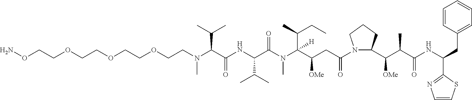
NOCCOCCOCCOCCN(C(C(NC(C(N(C(C(CC(N1C(C(C(C(NC(CC2=CC=CC=C2)C2=NC=CS2)=O)C)[OMe])CCC1)=O)[OMe])(C(CC)C)[H])C)=O)C(C)C)=O)C(C)C)C
